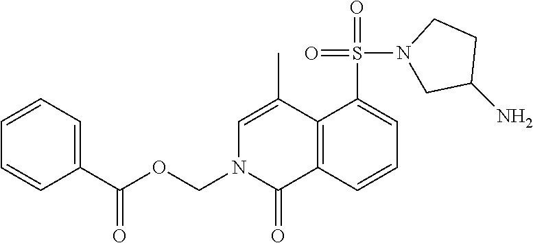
C12=C(C=CC=C1S(=O)(=O)N1CC(N)CC1)C(=O)N(COC(=O)C1=CC=CC=C1)C=C2C
